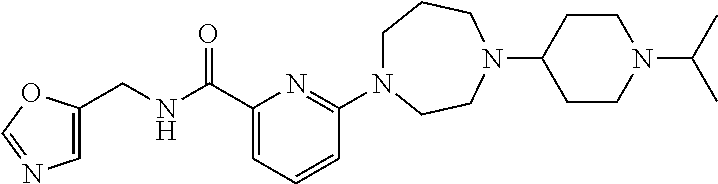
C1N(C2=NC(C(NCC3=CN=CO3)=O)=CC=C2)CCN(C2CCN(C(C)C)CC2)CC1
